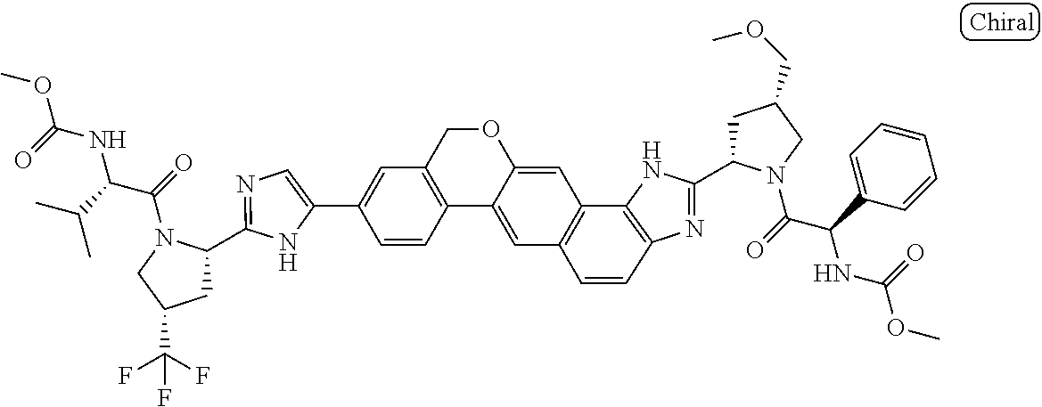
C1=C(C2=CC3=C(C4=CC5=C(C6=C(N=C(C7CC(COC)CN7C(=O)C(C7=CC=CC=C7)NC(=O)OC)N6)C=C5)C=C4OC3)C=C2)NC(C2CC(C(F)(F)F)CN2C(=O)C(C(C)C)NC(=O)OC)=N1
